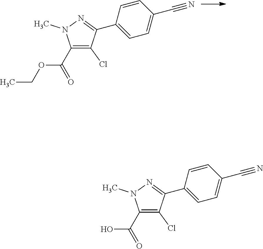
C1=CC(C2=NN(C)C(C(OCC)=O)=C2Cl)=CC=C1C#N.C1=CC(C2=NN(C)C(C(=O)O)=C2Cl)=CC=C1C#N
